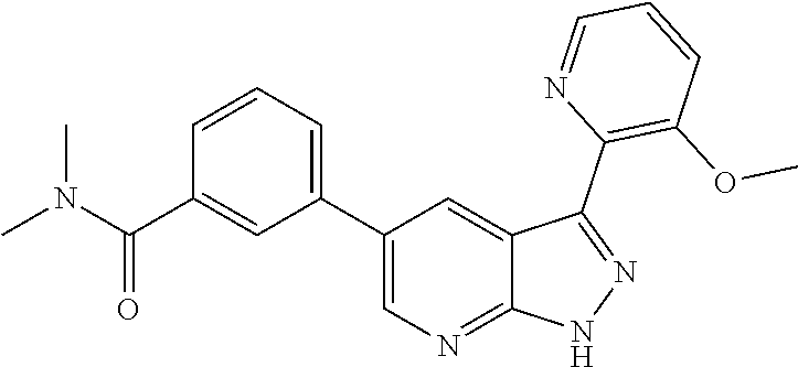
C1(C2=CC=CC(C(N(C)C)=O)=C2)=CN=C2C(=C1)C(C1=C(OC)C=CC=N1)=NN2
